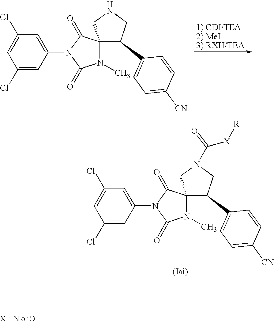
C1(Cl)=CC(N2C(=O)N(C)C3(C2=O)C(C2=CC=C([CN])C=C2)CNC3)=CC(Cl)=C1.C1(Cl)=CC(N2C(=O)N(C)C3(C2=O)C(C2=CC=C([CN])C=C2)CN(C([X][R])=O)C3)=CC(Cl)=C1
